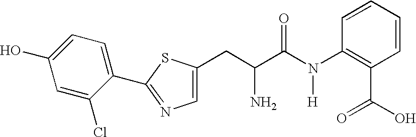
C(C(C(N(C1=C(C(O)=O)C=CC=C1)[H])=O)N)C1=CN=C(C2=CC=C(O)C=C2Cl)S1
